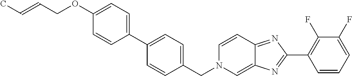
C1(OCC=CC)=CC=C(C2=CC=C(CN3C=C4C(=NC(C5=C(F)C(F)=CC=C5)=N4)C=C3)C=C2)C=C1
